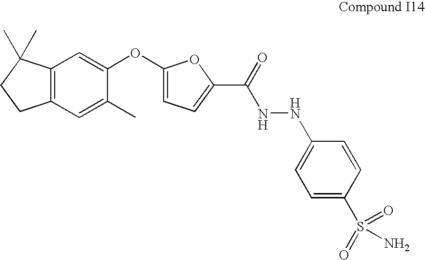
C12=C(C=C(C)C(OC3=CC=C(C(=O)NNC4=CC=C(S(=O)(=O)N)C=C4)O3)=C1)CCC2(C)C
